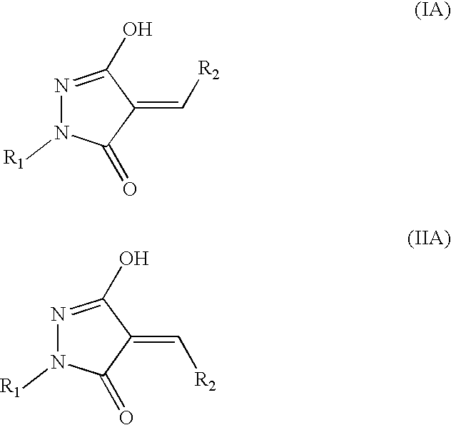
N1=C(O)C(=C[R2])C(=O)N1[R1].N1=C(O)C(=C[R2])C(=O)N1[R1]
